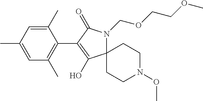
C1(C)=CC(C)=CC(C)=C1C1=C(O)C2(N(COCCOC)C1=O)CCN(OC)CC2
